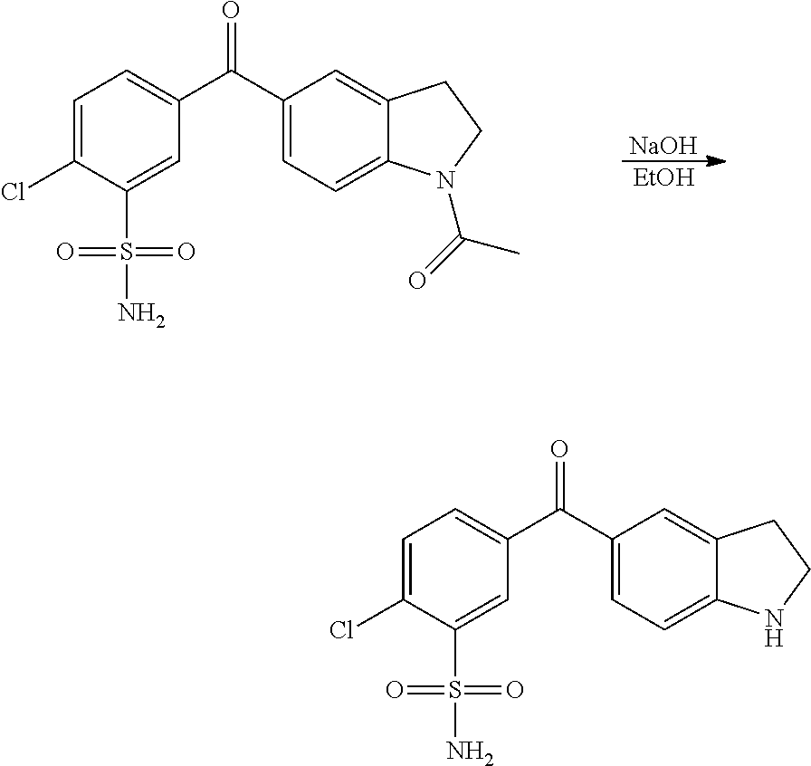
[NaOH].[EtOH].C1=C(Cl)C(S(=O)(=O)N)=CC(C(C2=CC=C3C(=C2)CCN3C(=O)C)=O)=C1.C1=C(Cl)C(S(=O)(=O)N)=CC(C(C2=CC=C3C(=C2)CCN3)=O)=C1
